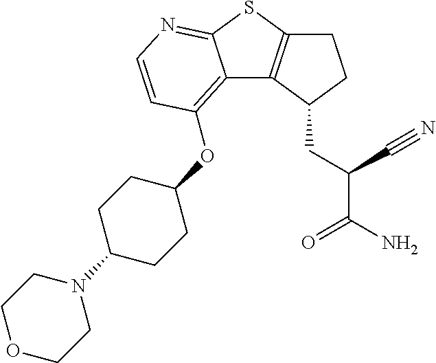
C1C2=C(C(CC(C(N)=O)C#N)C1)C1=C(OC3CCC(N4CCOCC4)CC3)C=CN=C1S2
